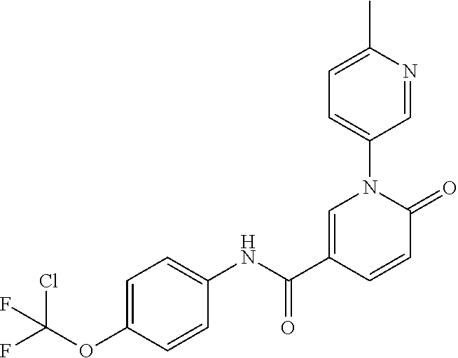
C1=C(C(NC2=CC=C(OC(F)(Cl)F)C=C2)=O)C=CC(=O)N1C1=CC=C(C)N=C1
